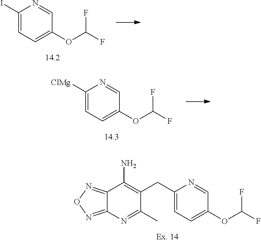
C1(I)=CC=C(OC(F)F)C=N1.C1([ClMg])=CC=C(OC(F)F)C=N1.C(C1=C(N)C2=NON=C2N=C1C)C1=CC=C(OC(F)F)C=N1
